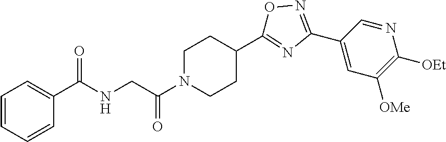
N1=CC(C2=NOC(C3CCN(C(CNC(C4=CC=CC=C4)=O)=O)CC3)=N2)=CC([OMe])=C1[OEt]
